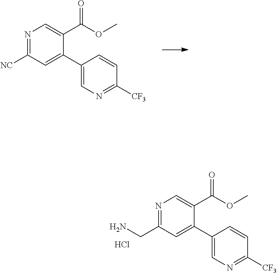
N1=C([NC])C=C(C2=CN=C([CF3])C=C2)C(C(OC)=O)=C1.N1=C(CN)C=C(C2=CN=C([CF3])C=C2)C(C(OC)=O)=C1.Cl
